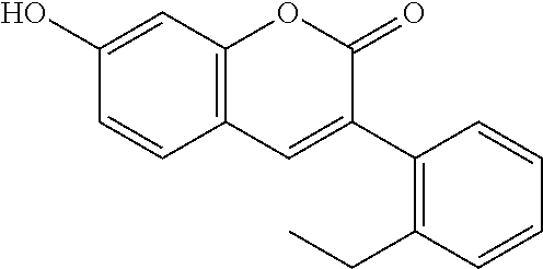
C1(O)=CC2=C(C=C1)C=C(C1=C(CC)C=CC=C1)C(=O)O2
